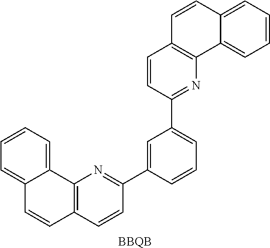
C12=CC=CC=C1C=CC1=C2N=C(C2=CC(C3=NC4=C(C=C3)C=CC3=CC=CC=C43)=CC=C2)C=C1.[BBQB]
